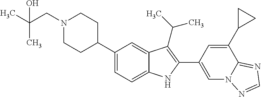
N1(CC(C)(C)O)CCC(C2=CC=C3C(=C2)C(C(C)C)=C(C2=CN4C(=NC=N4)C(C4CC4)=C2)N3)CC1
